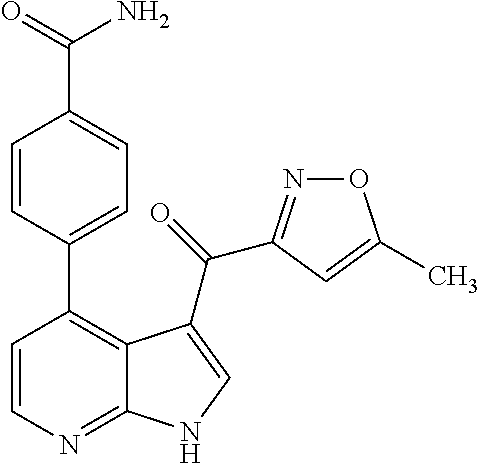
O1N=C(C(=O)C2=CNC3=NC=CC(C4=CC=C(C(=O)N)C=C4)=C32)C=C1C
